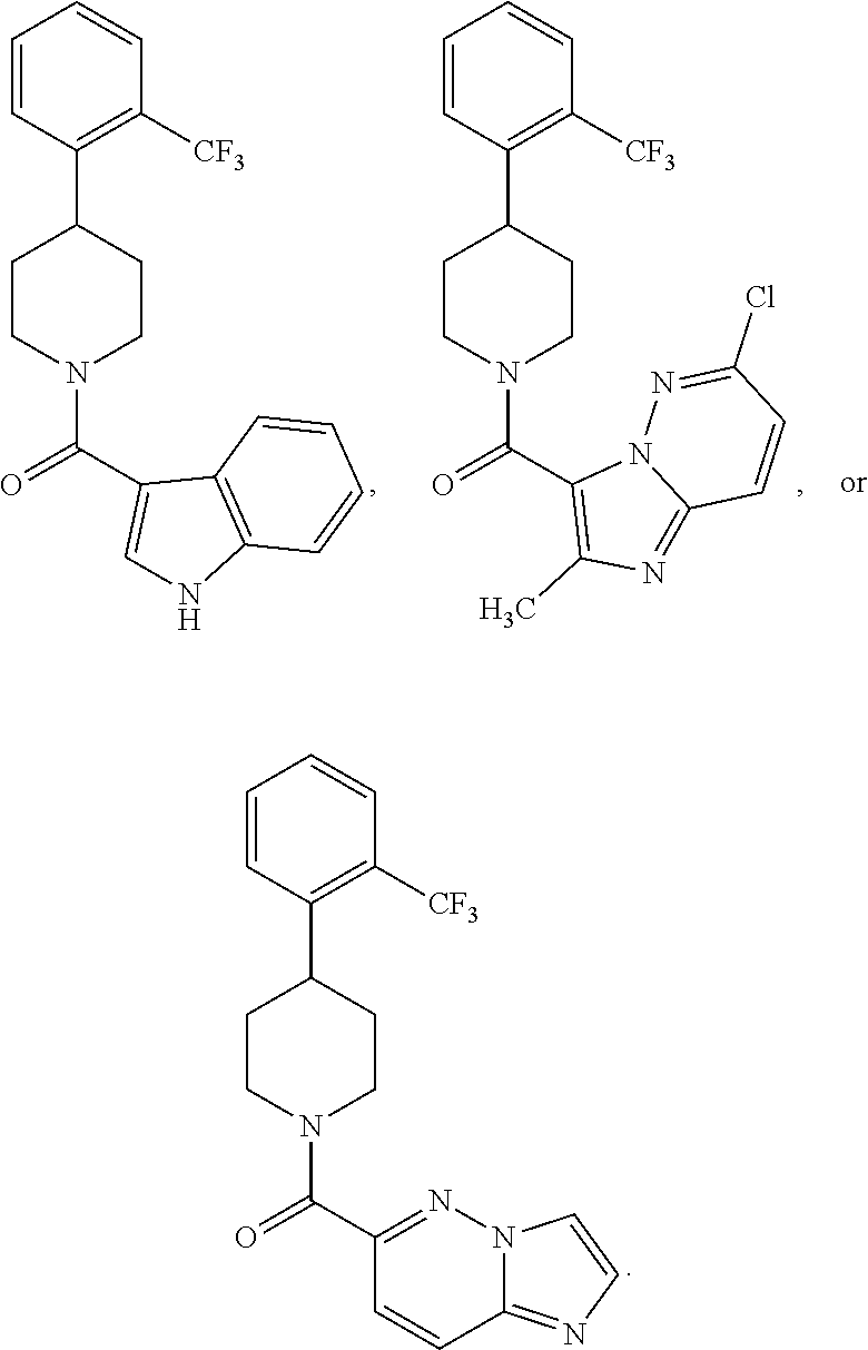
C1=CC(C2CCN(C(C3=CNC4=C3C=CC=C4)=O)CC2)=C([CF3])C=C1.C1=CC(C2CCN(C(C3=C(C)N=C4N3N=C(Cl)C=C4)=O)CC2)=C([CF3])C=C1.C1=CC(C2CCN(C(C3=NN4C(=NC=C4)C=C3)=O)CC2)=C([CF3])C=C1
